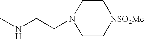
C1CN(CCNC)CC[NSO2Me]1
